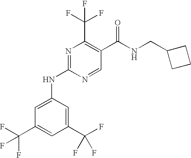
N1=C(NC2=CC(C(F)(F)F)=CC(C(F)(F)F)=C2)N=CC(C(NCC2CCC2)=O)=C1C(F)(F)F
